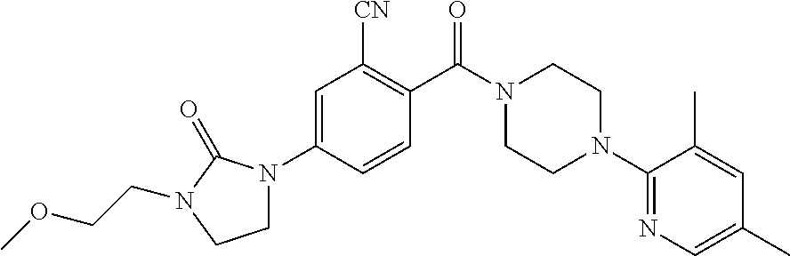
C1N(C2=CC([CN])=C(C(N3CCN(C4=NC=C(C)C=C4C)CC3)=O)C=C2)C(=O)N(CCOC)C1
